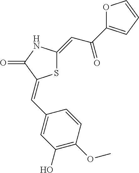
S1C(=CC(=O)C2=CC=CO2)NC(=O)C1=CC1=CC(O)=C(OC)C=C1
